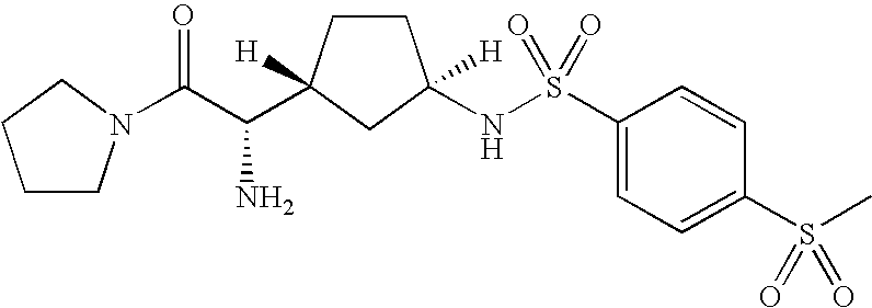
C1CN(C(C(N)C2([H])CCC([H])(NS(C3=CC=C(S(C)(=O)=O)C=C3)(=O)=O)C2)=O)CC1
